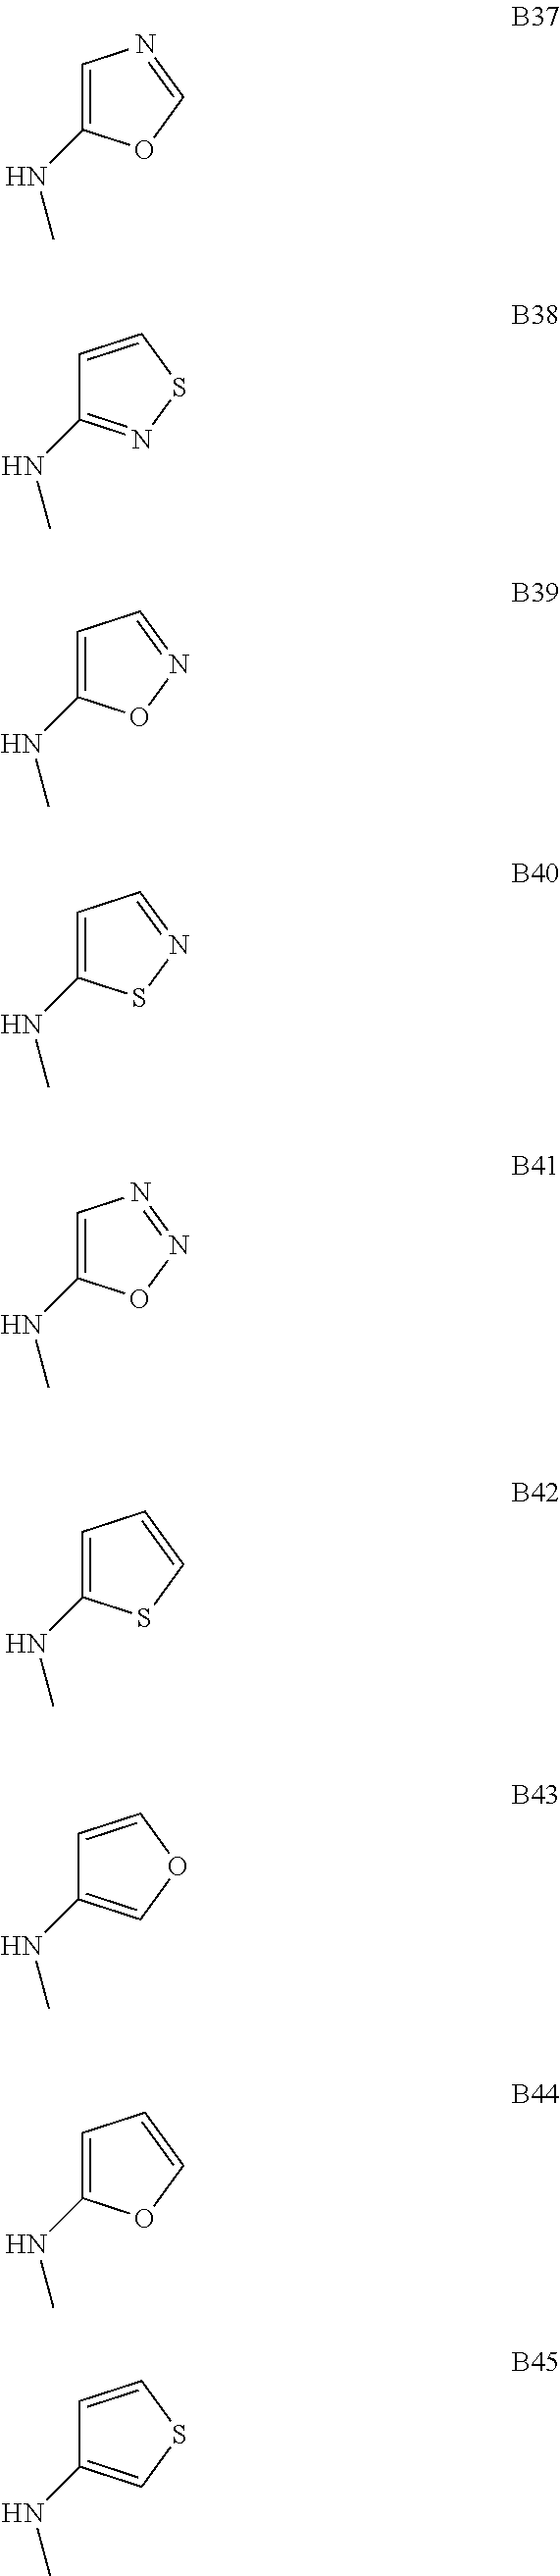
C1=C(NC)OC=N1.C1=CSN=C1NC.C1=C(NC)ON=C1.C1=C(NC)SN=C1.C1=C(NC)ON=N1.C1=C(NC)SC=C1.C1=COC=C1NC.C1=C(NC)OC=C1.C1=CSC=C1NC
